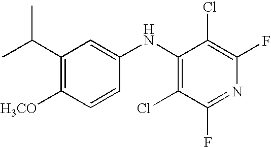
C(C1=C([H3CO])C=CC(NC2=C(Cl)C(F)=NC(F)=C2Cl)=C1)(C)C
